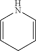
C1=CCC=CN1
